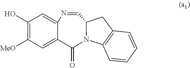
C1=CC2=C(C=C1)CC1N2C(=O)C2=CC([MeO])=C(O)C=C2N=C1
